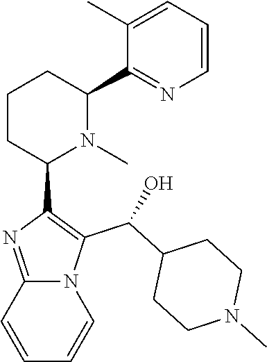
C1CC(C2=C(C(C3CCN(C)CC3)O)N3C(=N2)C=CC=C3)N(C)C(C2=NC=CC=C2C)C1
